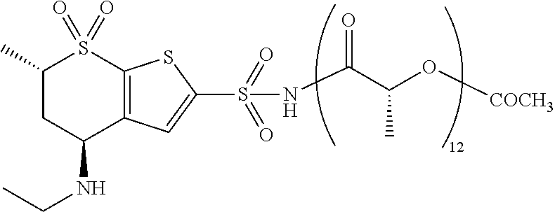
N(C(C(O[COCH3])C)=O)S(=O)(=O)C1=CC2=C(S1)S(=O)(=O)C(C)CC2NCC
